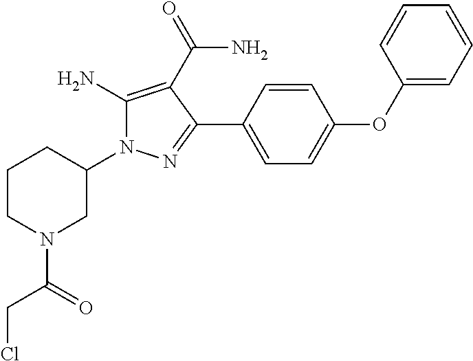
C1CN(C(CCl)=O)CC(N2C(N)=C(C(=O)N)C(C3=CC=C(OC4=CC=CC=C4)C=C3)=N2)C1
